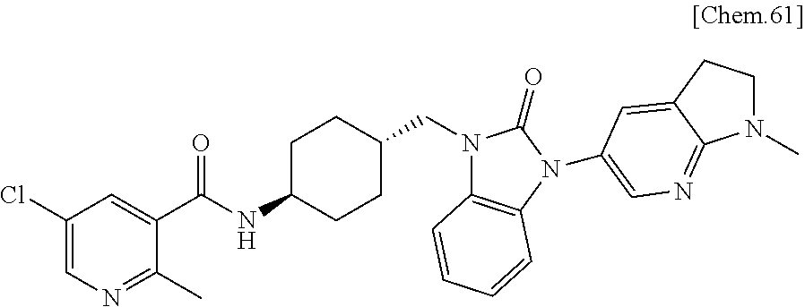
C1(Cl)=CN=C(C)C(C(NC2CCC(CN3C4=C(N(C5=CN=C6C(=C5)CCN6C)C3=O)C=CC=C4)CC2)=O)=C1
